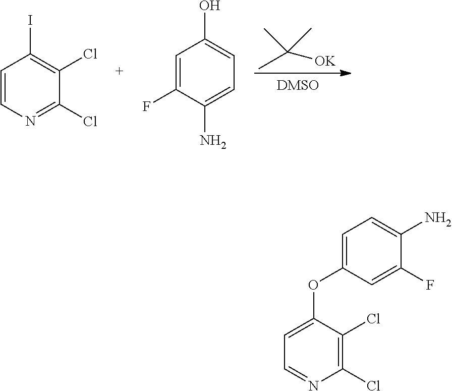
C(C)(C)(C)[OK].C1=CN=C(Cl)C(Cl)=C1I.C1=C(F)C(N)=CC=C1O.C1=C(OC2=CC=NC(Cl)=C2Cl)C=C(F)C(N)=C1
